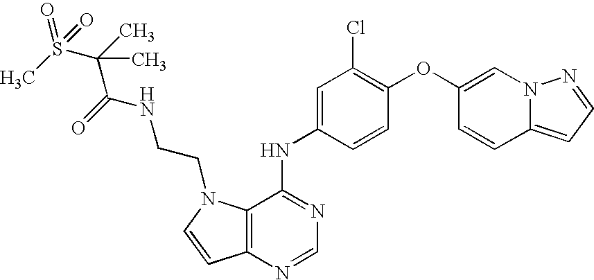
C12=C(N=CN=C1NC1=CC(Cl)=C(OC3=CN4C(=CC=N4)C=C3)C=C1)C=CN2CCNC(C(S(=O)(C)=O)(C)C)=O
